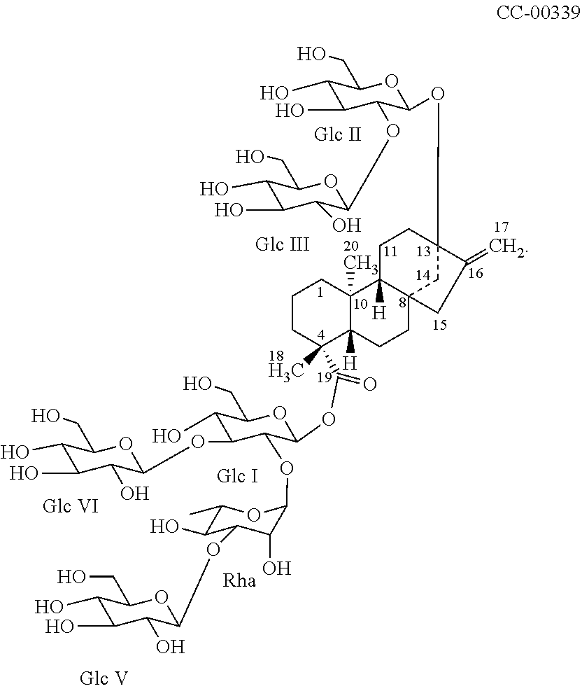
C1(O)C(O)C(OCC2C(O)C(O)C(O)C(CO)O2)C(OC23CC4(CCC5([H])C(C)(C4([H])CC2)CCCC5(C)C(OC2C(OC4C(O)C(OC5C(O)C(O)C(O)C(CO)O5)C(O)C(C)O4)C(OC4C(O)C(O)C(O)C(CO)O4)C(O)C(CO)O2)=O)CC3=C)OC1CO
